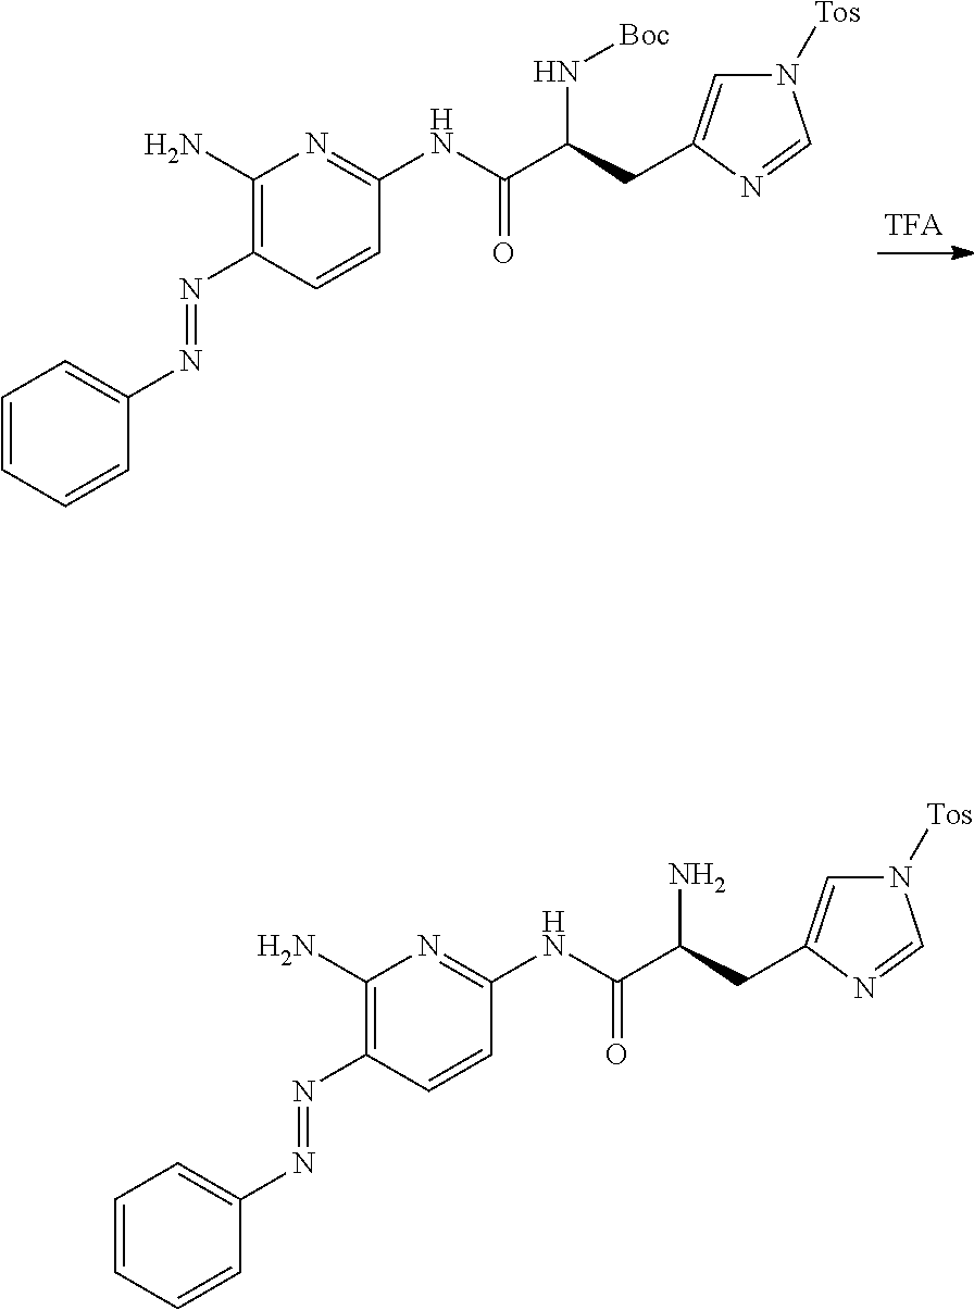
C1=CC=CC(N=NC2=C(N)N=C(NC(C(CC3=CN([Tos])C=N3)N[Boc])=O)C=C2)=C1.C1=CC=CC(N=NC2=C(N)N=C(NC(C(CC3=CN([Tos])C=N3)N)=O)C=C2)=C1
